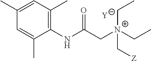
[Y].C1=C(C)C(NC(C[N+](C[Z])(CC)CC)=O)=C(C)C=C1C
